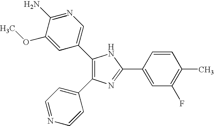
C1(C2=CN=C(N)C(OC)=C2)=C(C2=CC=NC=C2)N=C(C2=CC(F)=C(C)C=C2)N1
